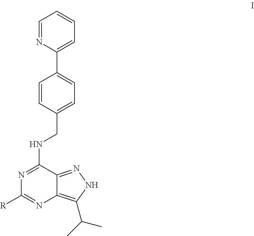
C1=CC(CNC2=NC([R])=NC3=C(C(C)C)NN=C23)=CC=C1C1=CC=CC=N1
